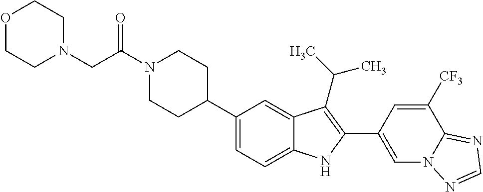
C(N1CCC(C2=CC=C3C(=C2)C(C(C)C)=C(C2=CN4C(=NC=N4)C([CF3])=C2)N3)CC1)(CN1CCOCC1)=O
